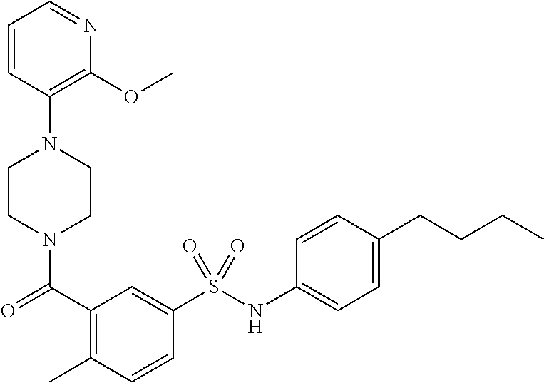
C(=O)(C1=C(C)C=CC(S(NC2=CC=C(CCCC)C=C2)(=O)=O)=C1)N1CCN(C2=C(OC)N=CC=C2)CC1
